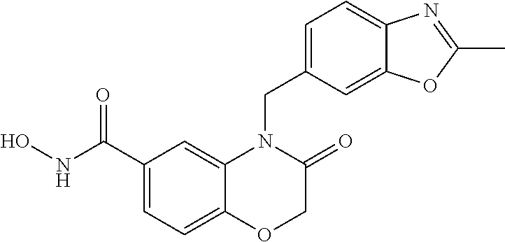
C1(C(NO)=O)=CC=C2C(=C1)N(CC1=CC=C3C(=C1)OC(C)=N3)C(=O)CO2
